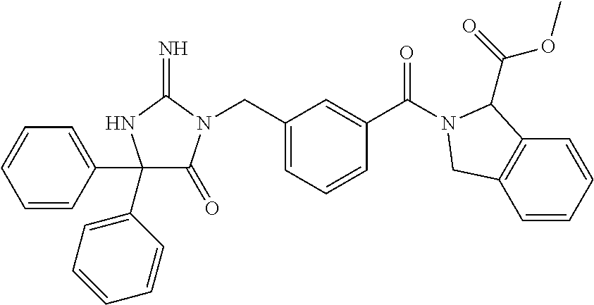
C1(C2=CC=CC=C2)(C2=CC=CC=C2)C(=O)N(CC2=CC=CC(C(=O)N3C(C(=O)OC)C4=C(C=CC=C4)C3)=C2)C(=N)N1
